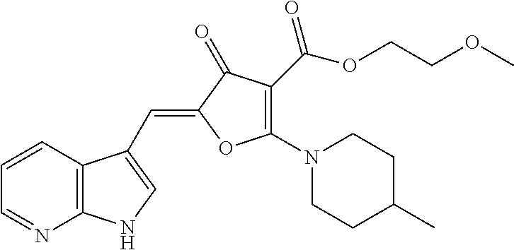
C1=CC2=C(N=C1)NC=C2C=C1C(=O)C(C(OCCOC)=O)=C(N2CCC(C)CC2)O1
